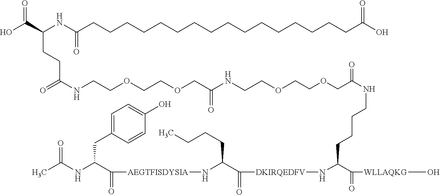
C(COCC(NCCCCC(C(=O)[WLLAQKG]O)N[DKIRQEDFV]C(C(N[AEGTFISDYSIA]C(C(NC(C)=O)CC1=CC=C(O)C=C1)=O)CCCC)=O)=O)OCCNC(COCCOCCNC(=O)CCC(C(O)=O)NC(CCCCCCCCCCCCCCCCC(O)=O)=O)=O
